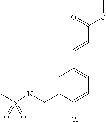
C(C1=CC=C(Cl)C(CN(C)S(C)(=O)=O)=C1)=CC(OC)=O
